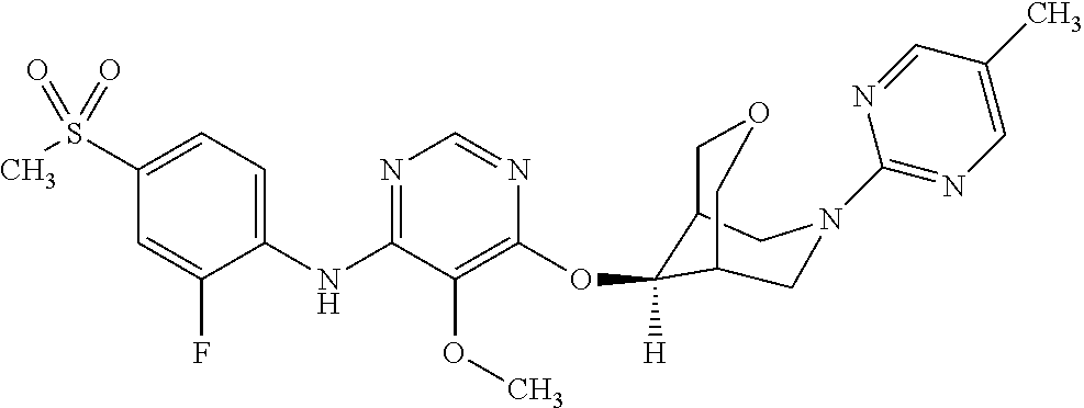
C1(NC2=NC=NC(OC3([H])C4COCC3CN(C3=NC=C(C)C=N3)C4)=C2OC)=CC=C(S(C)(=O)=O)C=C1F
